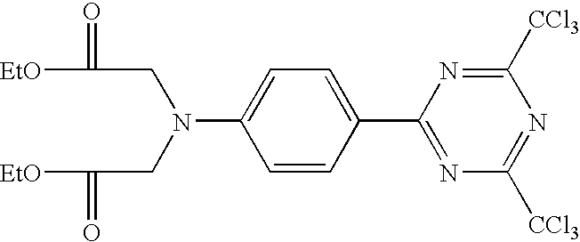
C1=CC(C2=NC([CCl3])=NC([CCl3])=N2)=CC=C1N(CC(=O)[EtO])CC(=O)[EtO]
